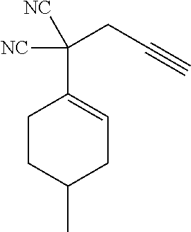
C1CC(C)CC=C1C([NC])(CC#C)[NC]
